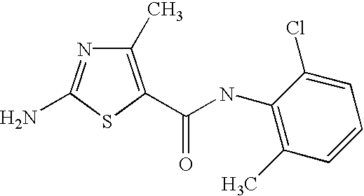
NC1=NC(C)=C(C(=O)NC2=C(C)C=CC=C2Cl)S1
